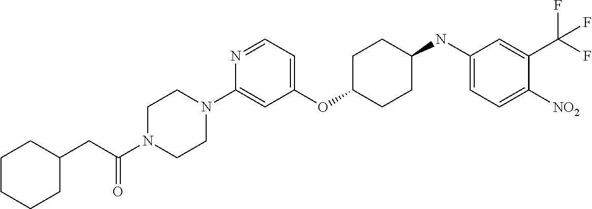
C1(OC2CCC(NC3=CC=C([NO2])C(C(F)(F)F)=C3)CC2)=CC=NC(N2CCN(C(CC3CCCCC3)=O)CC2)=C1
